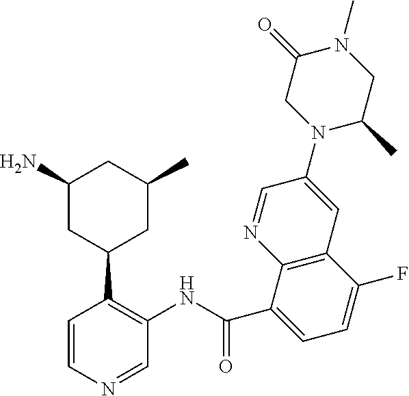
C1=CN=CC(NC(C2=CC=C(F)C3=C2N=CC(N2C(C)CN(C)C(=O)C2)=C3)=O)=C1C1CC(C)CC(N)C1
